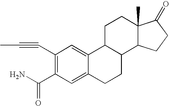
C1(C#CC)=C(C(N)=O)C=C2C(=C1)C1C(CC2)C2C(C)(CC1)C(=O)CC2
